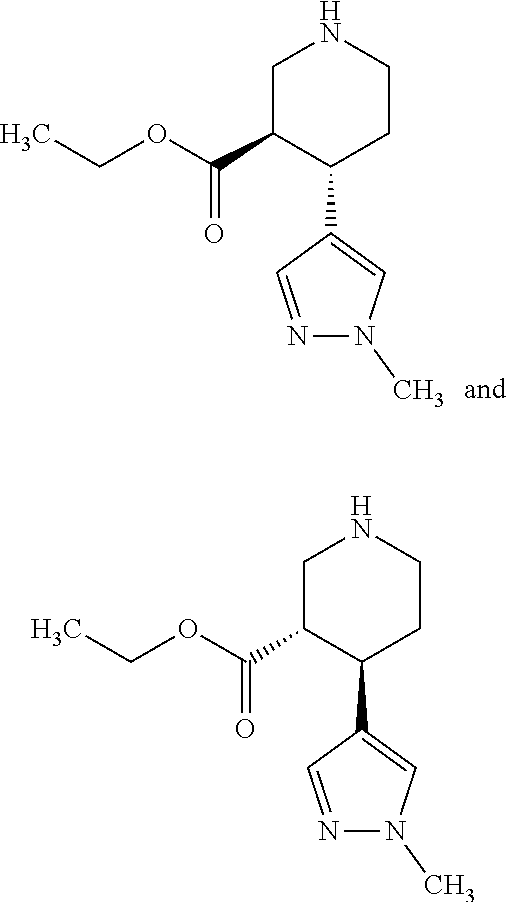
C(C1C(C2=CN(C)N=C2)CCNC1)(=O)OCC.C(C1C(C2=CN(C)N=C2)CCNC1)(=O)OCC
